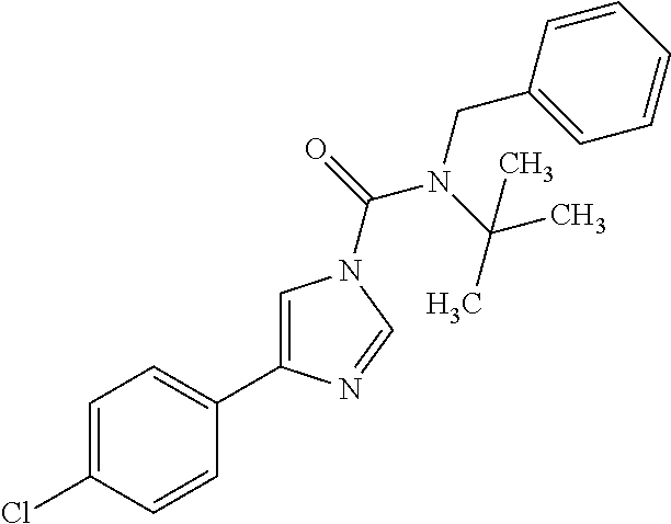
C1=C(Cl)C=CC(C2=CN(C(N(CC3=CC=CC=C3)C(C)(C)C)=O)C=N2)=C1
